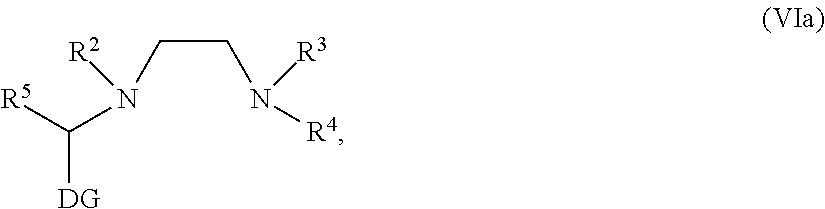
[R5]C(N(CCN([R4])[R3])[R2])[DG]
